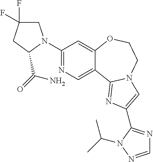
C1(N2CC(F)(F)CC2C(=O)N)=NC=C2C(=C1)OCCN1C2=NC(C2=NC=NN2C(C)C)=C1
